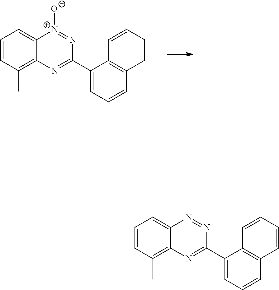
C1=CC(C)=C2C(=C1)N=NC(C1=CC=CC3=C1C=CC=C3)=N2.C1=CC(C)=C2C(=C1)[N+]([O-])=NC(C1=CC=CC3=C1C=CC=C3)=N2
